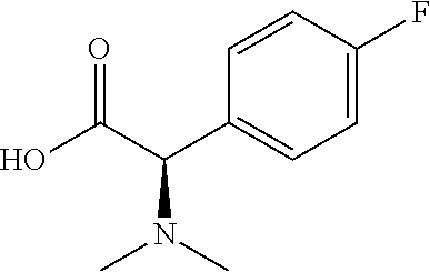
C1(C(C(O)=O)N(C)C)=CC=C(F)C=C1
